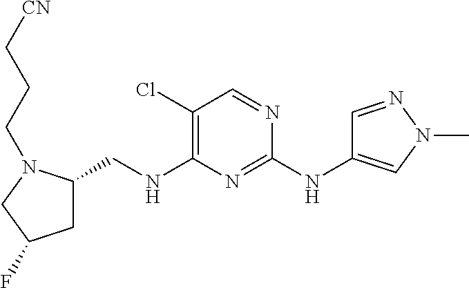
C1C(CNC2=C(Cl)C=NC(NC3=CN(C)N=C3)=N2)N(CCC[CN])CC1F
